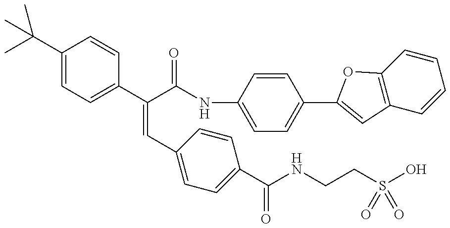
C(C1=CC=C(C(C(NC2=CC=C(C3=CC4=C(C=CC=C4)O3)C=C2)=O)=CC2=CC=C(C(NCCS(O)(=O)=O)=O)C=C2)C=C1)(C)(C)C
